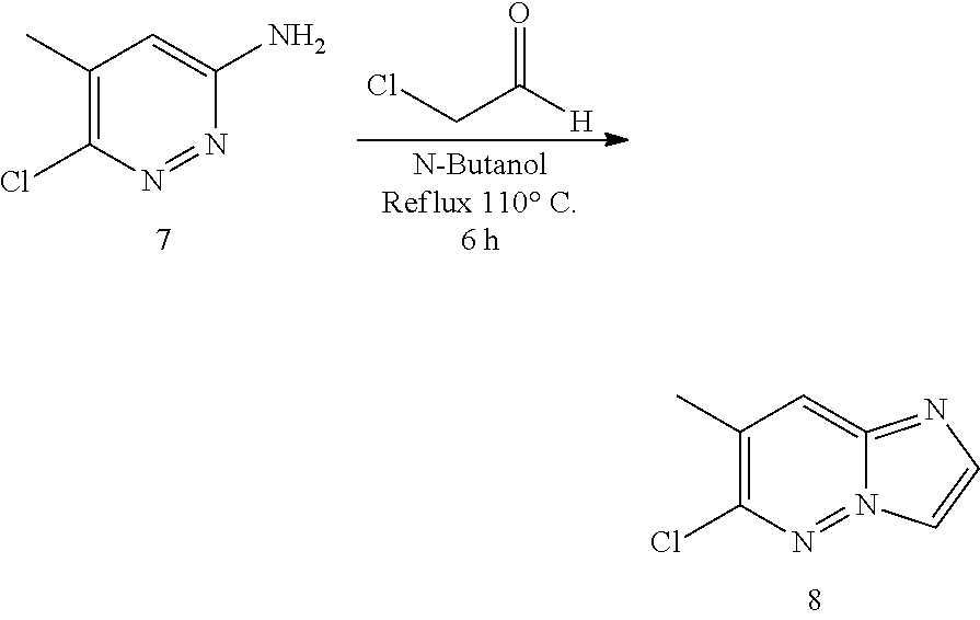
C1(C)=C(Cl)N=N2C(=C1)=NC=C2.C1(C)=C(Cl)N=NC(N)=C1.ClCC([H])=O
